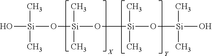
O[Si](C)(C)O[Si](O[Si](C)(C)O[Si](C)(C)O)(C)C
